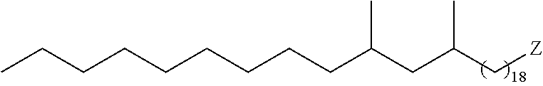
C(C(C[Z])C)C(CCCCCCCCC)C
